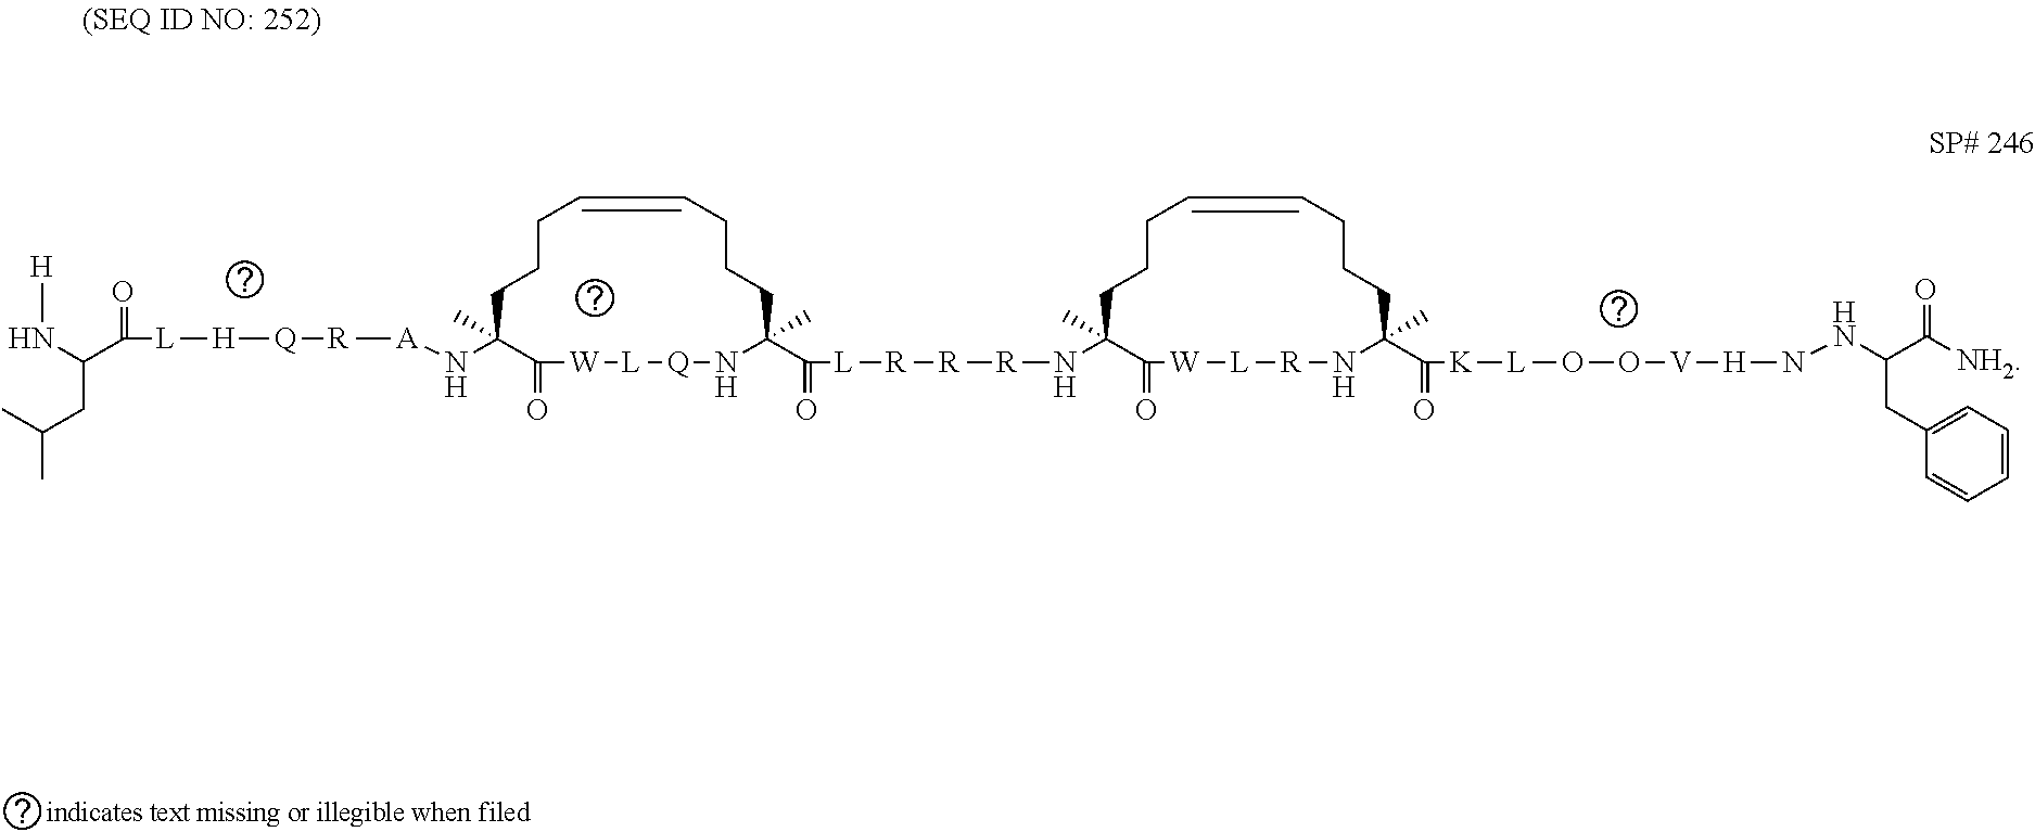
N(C1(C)C(=O)[W][L][Q]NC(C([L][R][R][R]NC2(C)C(=O)[W][L][R]NC(C([K][L]OO[V][H]NNC(C([NH2])=O)CC3=CC=CC=C3)=O)(C)CCCC=CCCC2)=O)(C)CCCC=CCCC1)[A][R][Q][H][L]C(=O)C(CC(C)C)N[H]
